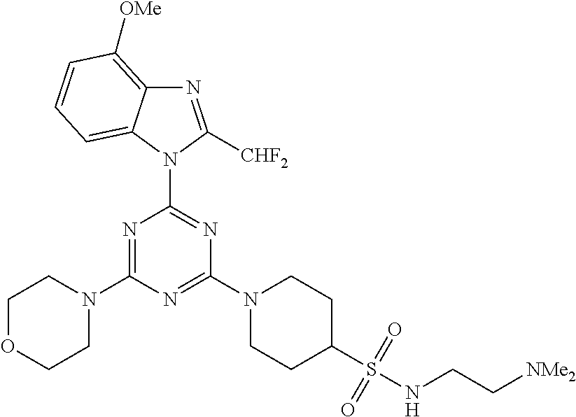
C1OCCN(C2=NC(N3C4=CC=CC([OMe])=C4N=C3[CHF2])=NC(N3CCC(S(NCC[NMe2])(=O)=O)CC3)=N2)C1
